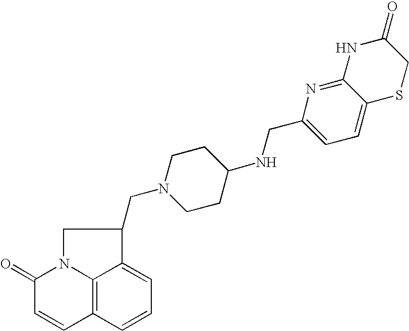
C12=C3C=CC=C1C(CN1CCC(NCC4=CC=C5C(=N4)NC(=O)CS5)CC1)CN2C(=O)C=C3
